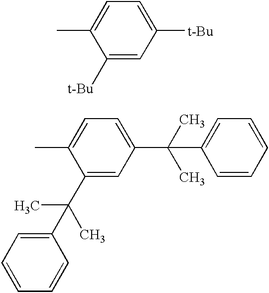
C1=C([t-Bu])C=C([t-Bu])C(C)=C1.C1=C(C(C2=CC=CC=C2)(C)C)C=C(C(C2=CC=CC=C2)(C)C)C(C)=C1
